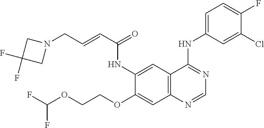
FC(OCCOC1=CC2=C(C=C1NC(C=CCN1CC(F)(F)C1)=O)C(NC1=CC=C(F)C(Cl)=C1)=NC=N2)F
